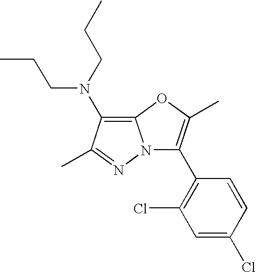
C12=C(N(CCC)CCC)C(C)=NN1C(C1=C(Cl)C=C(Cl)C=C1)=C(C)O2
